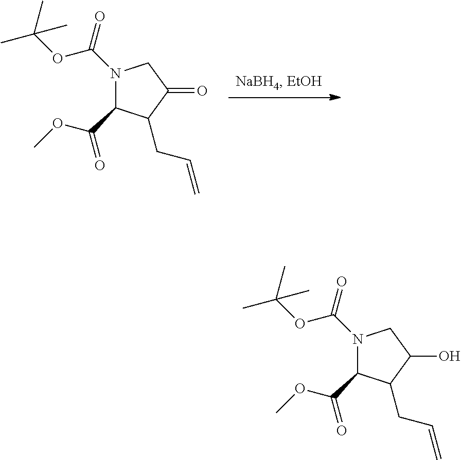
N1(C(OC(C)(C)C)=O)C(C(=O)OC)C(CC=C)C(=O)C1.N1(C(OC(C)(C)C)=O)C(C(=O)OC)C(CC=C)C(O)C1
